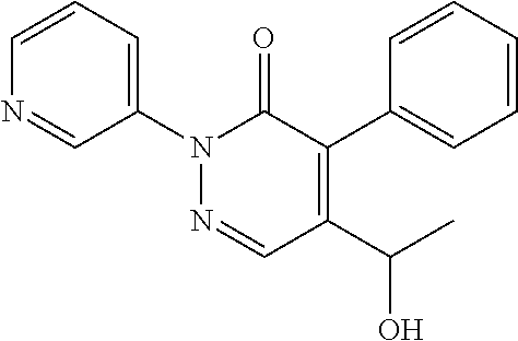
N1(C2=CC=CN=C2)N=CC(C(C)O)=C(C2=CC=CC=C2)C1=O
